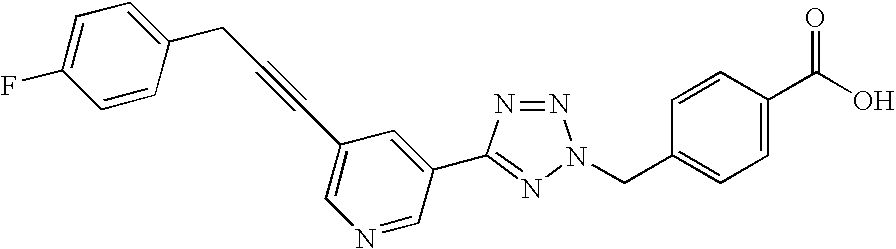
C1=CC(CC#CC2=CN=CC(C3=NN(CC4=CC=C(C(=O)O)C=C4)N=N3)=C2)=CC=C1F
